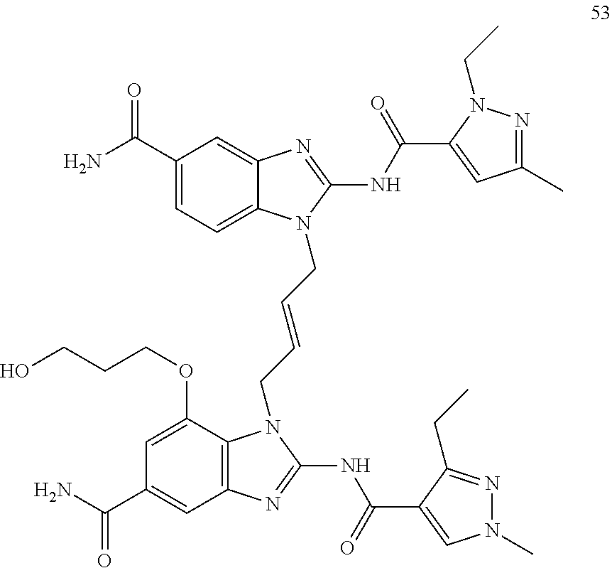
C12=C(C(OCCCO)=CC(C(N)=O)=C1)N(CC=CCN1C3=CC=C(C(N)=O)C=C3N=C1NC(C1=CC(C)=NN1CC)=O)C(NC(C1=CN(C)N=C1CC)=O)=N2
